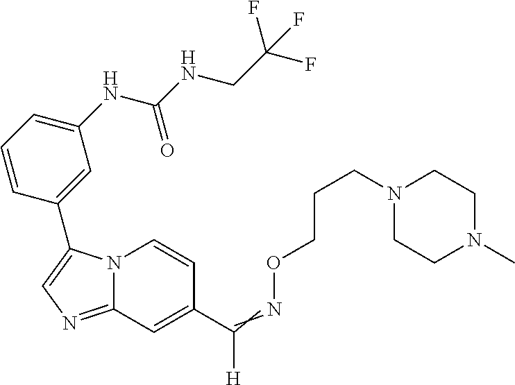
N12C(=NC=C1C1=CC(NC(NCC(F)(F)F)=O)=CC=C1)C=C(C(=NOCCCN1CCN(C)CC1)[H])C=C2
